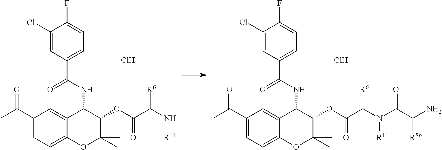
C1(Cl)=CC(C(NC2C3=CC(C(=O)C)=CC=C3OC(C)(C)C2OC(C(N([R11])C(C(N)[R8b])=O)[R6])=O)=O)=CC=C1F.Cl.C1(Cl)=CC(C(NC2C3=CC(C(=O)C)=CC=C3OC(C)(C)C2OC(C(N[R11])[R6])=O)=O)=CC=C1F.Cl
